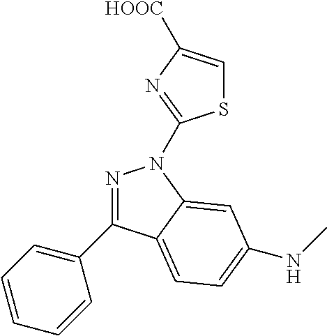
N1=C(C2=CC=CC=C2)C2=CC=C(NC)C=C2N1C1=NC([HOOC])=CS1
